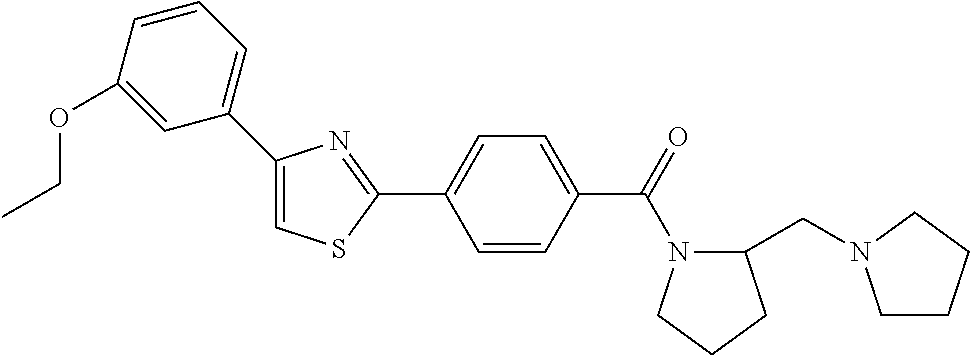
C1(C2=CC=CC(OCC)=C2)=CSC(C2=CC=C(C(=O)N3C(CN4CCCC4)CCC3)C=C2)=N1
